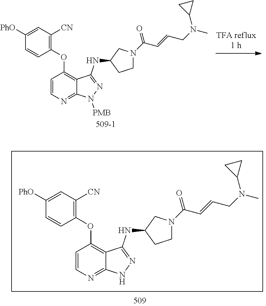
C1([PhO])=CC([CN])=C(OC2=C3C(=NC=C2)N([PMB])N=C3NC2CN(C(C=CCN(C)C3CC3)=O)CC2)C=C1.C1([PhO])=CC([CN])=C(OC2=C3C(=NC=C2)NN=C3NC2CN(C(C=CCN(C)C3CC3)=O)CC2)C=C1
